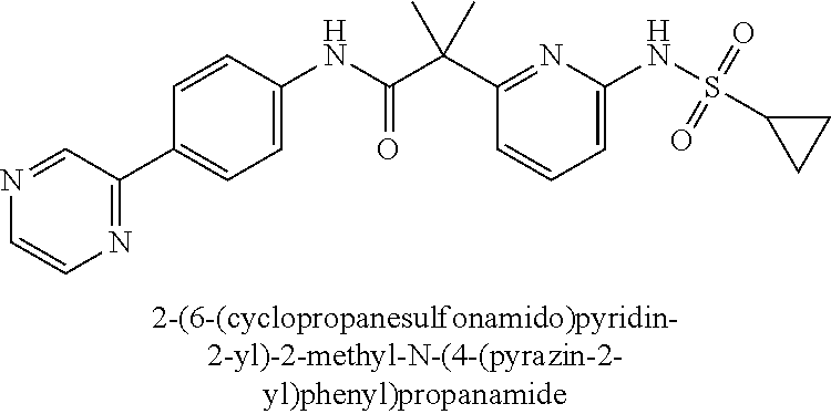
C1=C(NS(=O)(=O)C2CC2)N=C(C(C(NC2=CC=C(C3=NC=CN=C3)C=C2)=O)(C)C)C=C1
